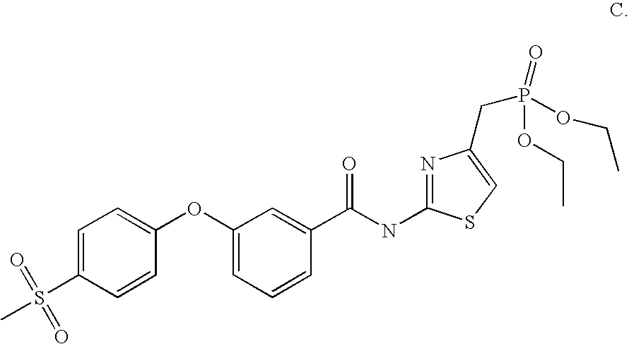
C1(OC2=CC=C(S(C)(=O)=O)C=C2)=CC=CC(C(NC2=NC(CP(=O)(OCC)OCC)=CS2)=O)=C1
